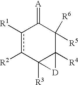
c1([R1])c([R2])C2([R3])C([R4])(C([R5])([R6])C1=[A])[D]2
